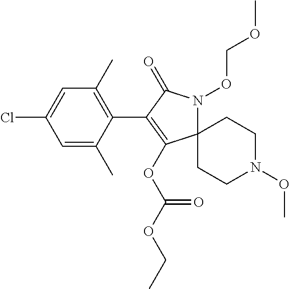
C1(C)=C(C2=C(OC(OCC)=O)C3(N(OCOC)C2=O)CCN(OC)CC3)C(C)=CC(Cl)=C1
